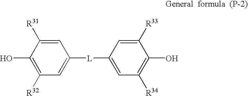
C1=C([R31])C(O)=C([R32])C=C1[L]C1=CC([R34])=C(O)C([R33])=C1
